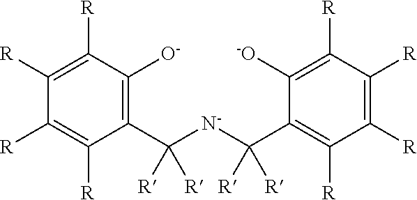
C1(C([N-]C(C2=C([R])C([R])=C([R])C([R])=C2[-O])([R])[R])([R])[R])=C([O-])C([R])=C([R])C([R])=C1[R]
